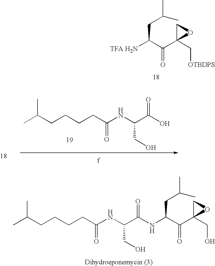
CC(CCCCC(NC(C(NC(C(C1(CO)CO1)=O)CC(C)C)=O)CO)=O)C.C(CC(C)C)(C(C1(C[OTBDPS])CO1)=O)[TFA H2N].CC(CCCCC(NC(C(O)=O)CO)=O)C
